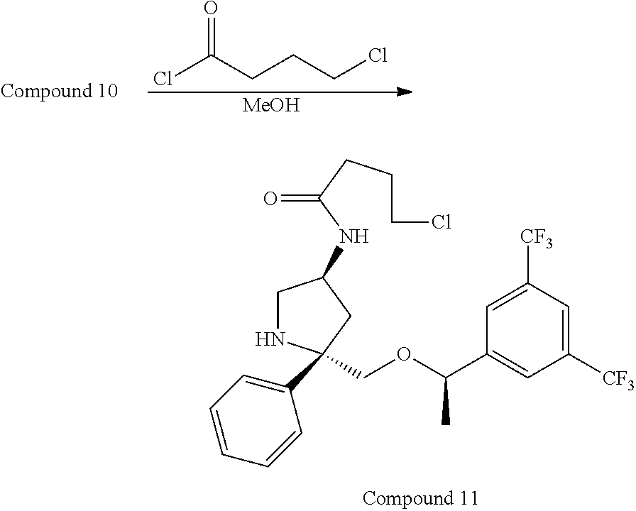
ClC(CCCCl)=O.[MeOH].C(OC(C1=CC([CF3])=CC([CF3])=C1)C)C1(C2=CC=CC=C2)NCC(NC(CCCCl)=O)C1
